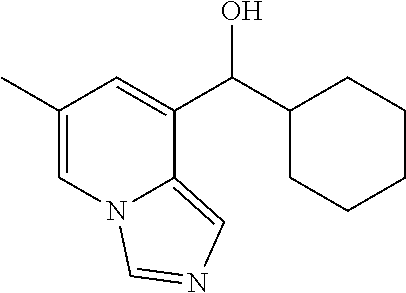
C1(C)=CN2C(=CN=C2)C(C(C2CCCCC2)O)=C1
